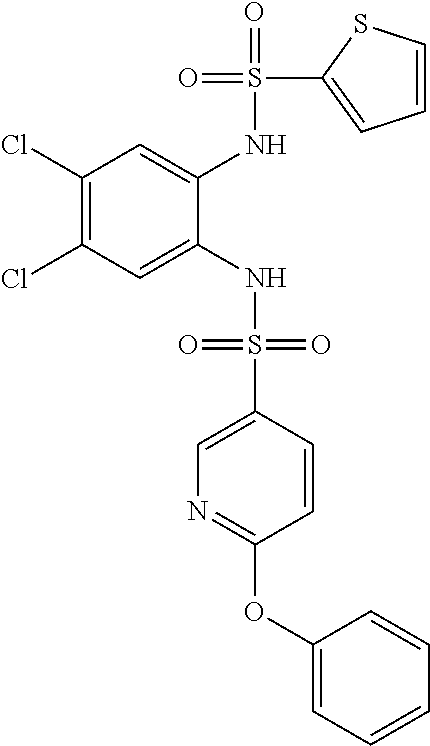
C1(Cl)=C(Cl)C=C(NS(=O)(=O)C2=CN=C(OC3=CC=CC=C3)C=C2)C(NS(=O)(C2=CC=CS2)=O)=C1
